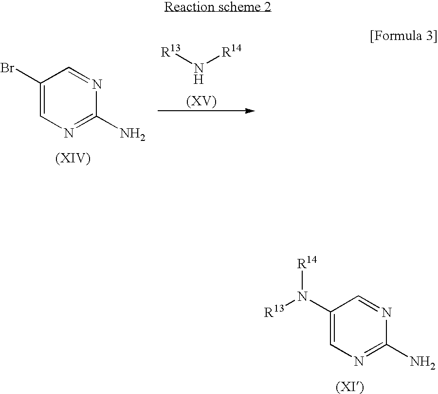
C1(N([R13])[R14])=CN=C(N)N=C1.C1(Br)=CN=C(N)N=C1.[R13]N[R14]
